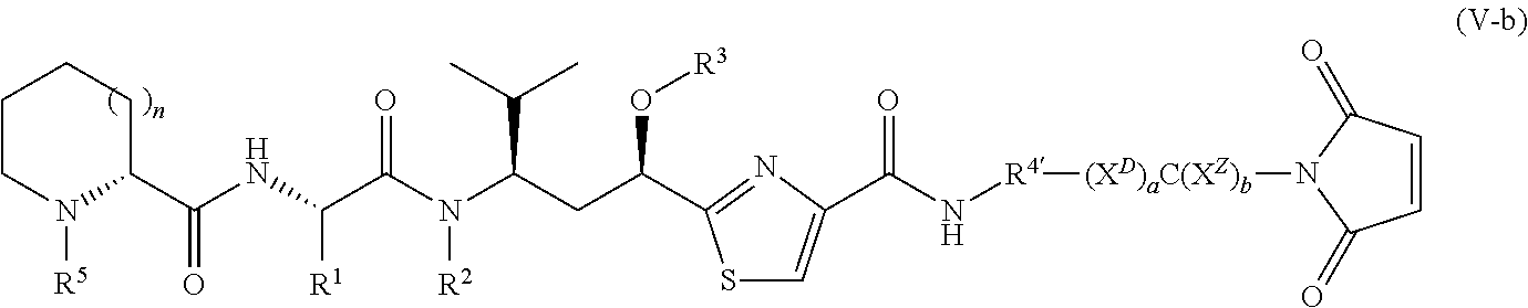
C1CN([R5])C(C(NC(C(N(C(CC(O[R3])C2=NC(C(N[R4][(XD)aC(XZ)b]N3C(=O)C=CC3=O)=O)=CS2)C(C)C)[R2])=O)[R1])=O)CC1
